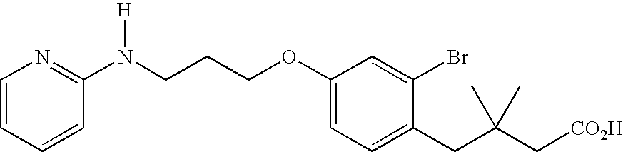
C1=C(CC(C[CO2H])(C)C)C(Br)=CC(OCCCN(C2=NC=CC=C2)[H])=C1
